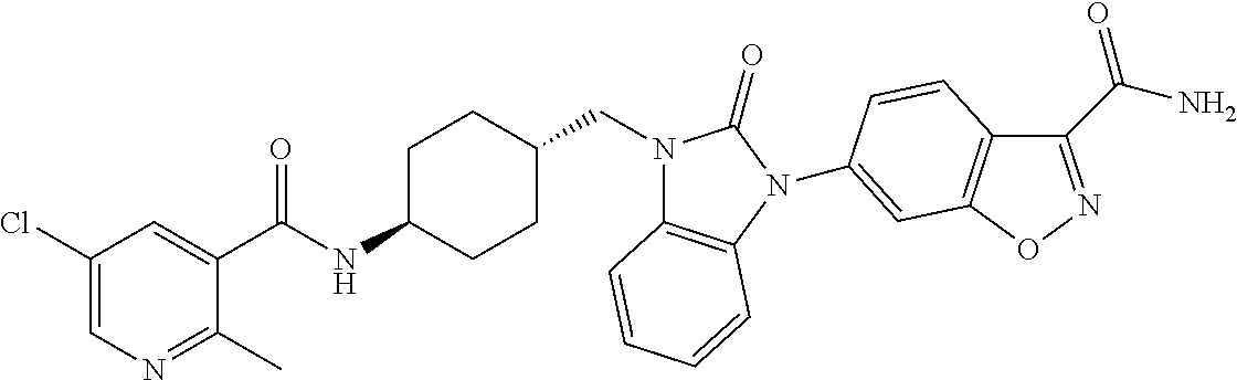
C1(Cl)=CN=C(C)C(C(NC2CCC(CN3C4=C(N(C5=CC6=C(C(C(=O)N)=NO6)C=C5)C3=O)C=CC=C4)CC2)=O)=C1
